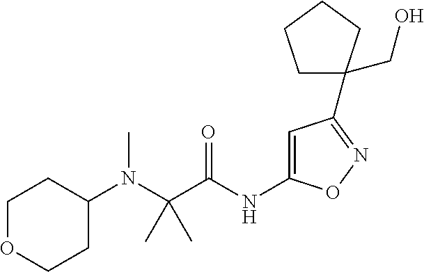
C1(N(C)C(C(NC2=CC(C3(CO)CCCC3)=NO2)=O)(C)C)CCOCC1
